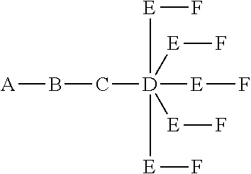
[A]BC[D]([E]F)([E]F)([E]F)([E]F)[E]F
